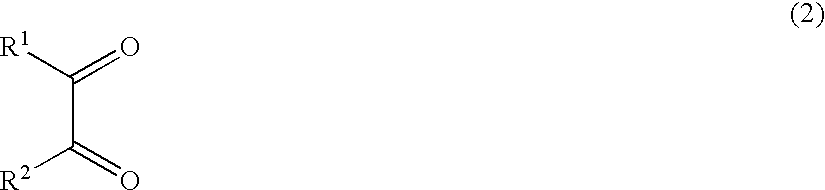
[R2]C(C([R1])=O)=O
